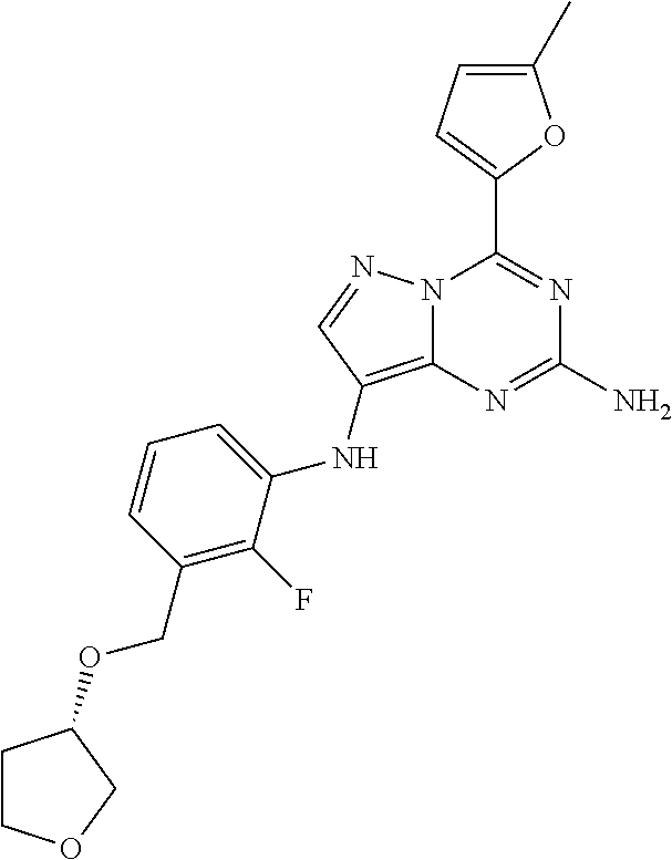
N12C(=C(NC3=CC=CC(COC4CCOC4)=C3F)C=N1)N=C(N)N=C2C1=CC=C(C)O1
